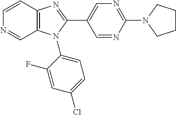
C1=CC2=C(C=N1)N(C1=CC=C(Cl)C=C1F)C(C1=CN=C(N3CCCC3)N=C1)=N2
